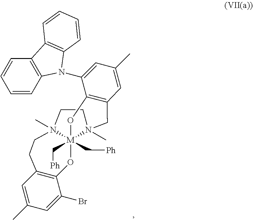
C12=C(C=C(C)C=C1Br)CCN1(C)[M]3(C[Ph])(C[Ph])(O2)N(C)(CC2=C(C(N4C5=C(C=CC=C5)C5=C4C=CC=C5)=CC(C)=C2)O3)CC1
